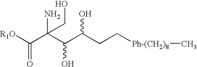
[R1O]C(C(C(C(CC[Ph-(CH2)8]C)O)O)(N)CO)=O
